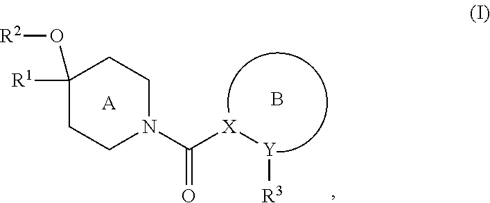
C1([R1])(O[R2])CCN(C([X][Y][R3])=O)CC1.[A].B
